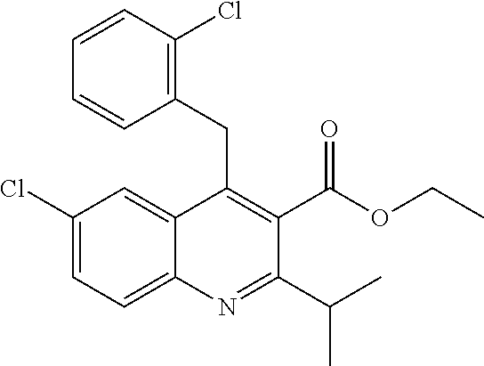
C1(Cl)=CC=C2C(=C1)C(CC1=C(Cl)C=CC=C1)=C(C(OCC)=O)C(C(C)C)=N2
